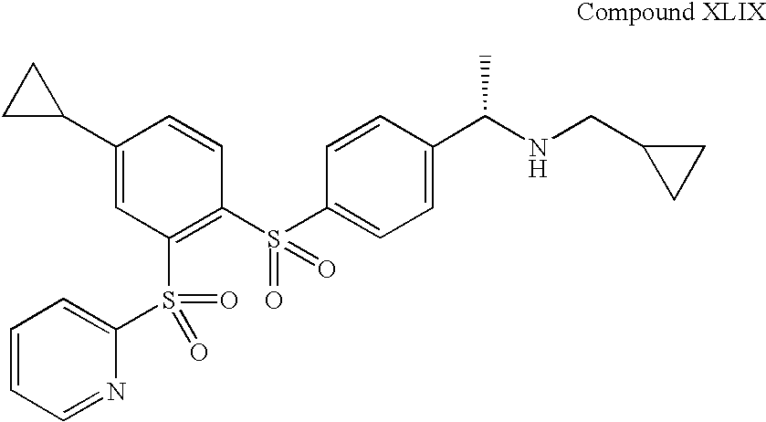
C1(C2CC2)=CC(S(C2=CC=CC=N2)(=O)=O)=C(S(C2=CC=C(C(NCC3CC3)C)C=C2)(=O)=O)C=C1
